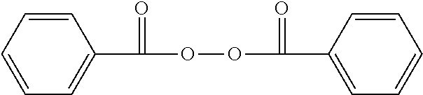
C1=CC=CC(C(=O)OOC(=O)C2=CC=CC=C2)=C1
